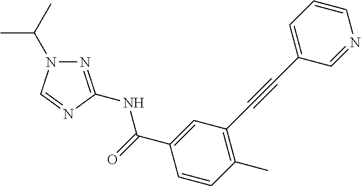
C1=CC=C(C#CC2=C(C)C=CC(C(NC3=NN(C(C)C)C=N3)=O)=C2)C=N1
